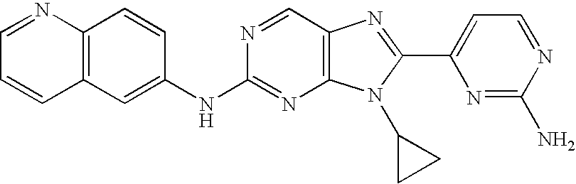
C12=C(C=C(NC3=NC4=C(C=N3)N=C(C3=CC=NC(N)=N3)N4C3CC3)C=C1)C=CC=N2
